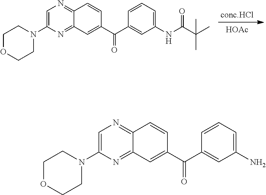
[HOAc].N1=C2C(=NC(N3CCOCC3)=C1)C=C(C(=O)C1=CC(NC(=O)C(C)(C)C)=CC=C1)C=C2.N1=C2C(=NC(N3CCOCC3)=C1)C=C(C(=O)C1=CC(N)=CC=C1)C=C2
